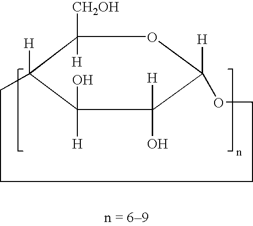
C1([CH2OH])([H])C2([H])C([H])(O)C([H])(O)C([H])(O1)OCCCC2
